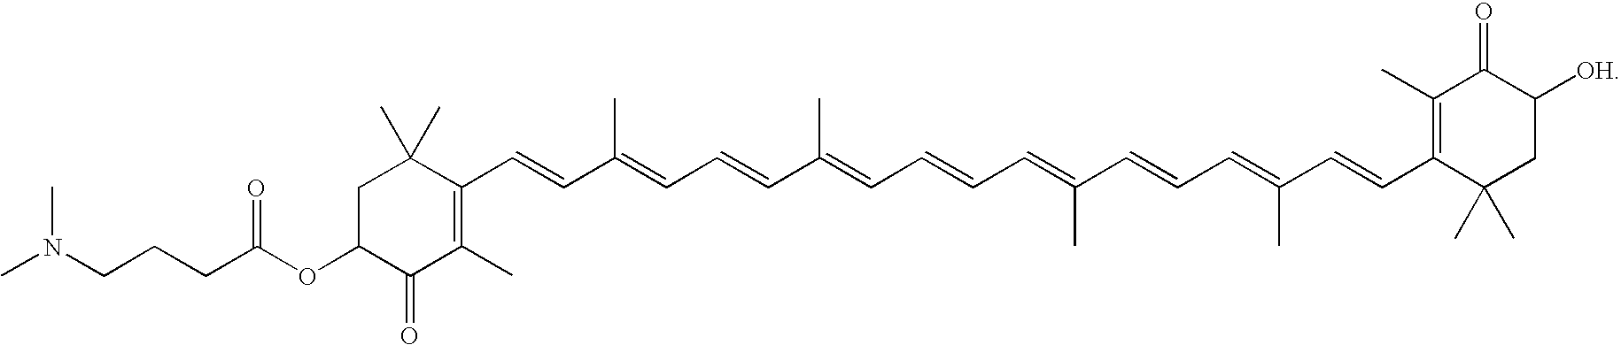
C(C(OC1C(=O)C(C)=C(C=CC(=CC=CC(=CC=CC=C(C=CC=C(C=CC2=C(C)C(=O)C([OH])CC2(C)C)C)C)C)C)C(C)(C)C1)=O)CCN(C)C
